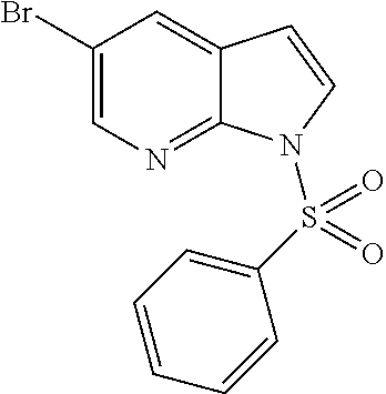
BrC1=CN=C2C(=C1)C=CN2S(C1=CC=CC=C1)(=O)=O
